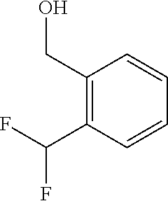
FC(C1=C(CO)C=CC=C1)F
